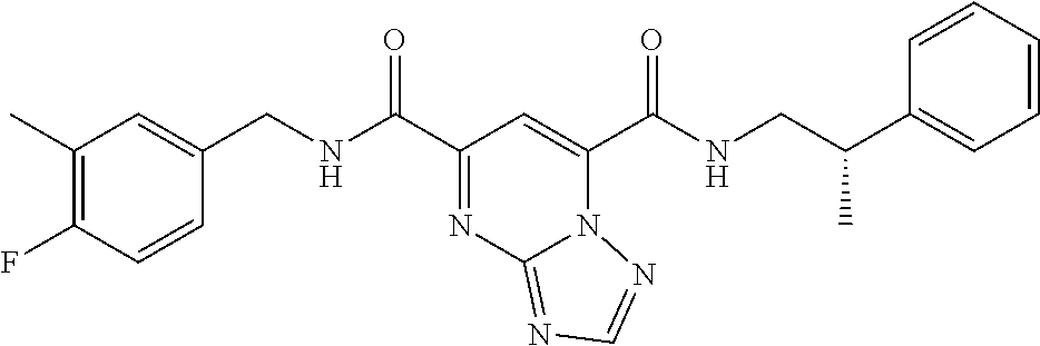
C1(C)=C(F)C=CC(CNC(C2=NC3=NC=NN3C(C(=O)NCC(C3=CC=CC=C3)C)=C2)=O)=C1
